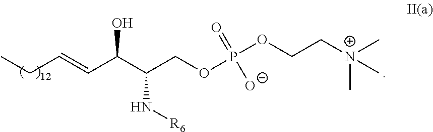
C(=CC(C(COP(OCC[N+](C)(C)C)(=O)[O-])N[R6])O)CC
